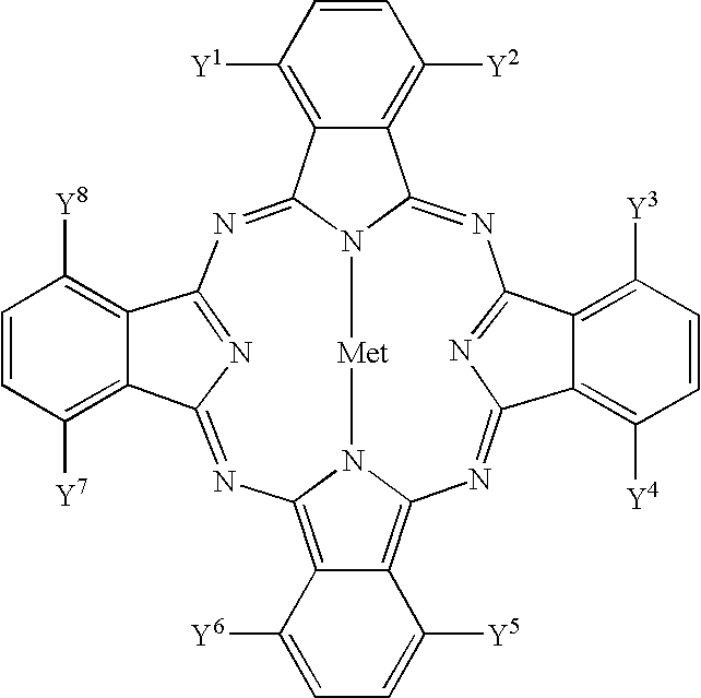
C12=C3C(=C4N1[Met]N1C(=NC5=NC(=N4)C4=C([Y4])C=CC([Y3])=C45)C4=C([Y2])C=CC([Y1])=C4C1=NC1=NC(=N2)C2=C([Y7])C=CC([Y8])=C12)C([Y5])=CC=C3[Y6]
